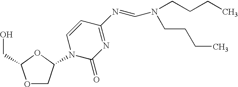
O1CC(N2C(=O)N=C(N=CN(CCCC)CCCC)C=C2)OC1CO
